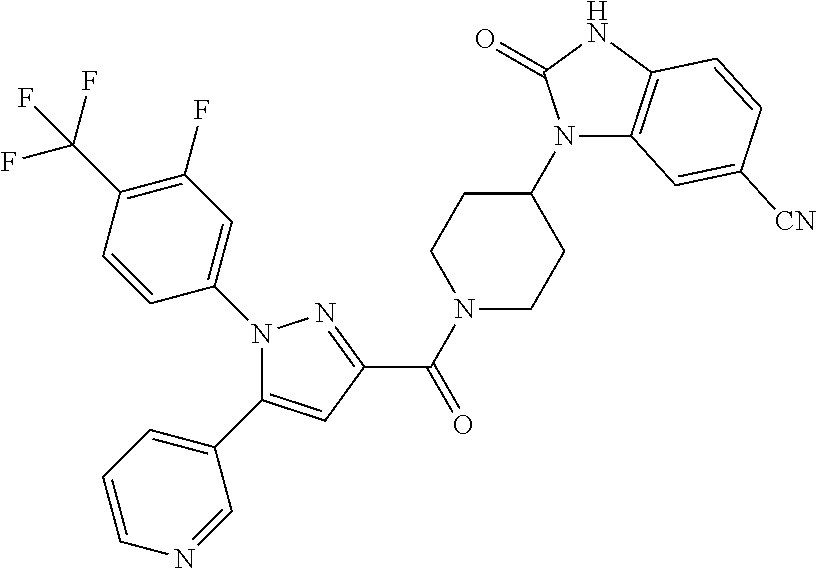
N1(C2=CC(F)=C(C(F)(F)F)C=C2)C(C2=CC=CN=C2)=CC(C(=O)N2CCC(N3C4=C(NC3=O)C=CC([CN])=C4)CC2)=N1
